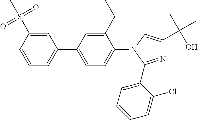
C1=CC(S(=O)(=O)C)=CC(C2=CC=C(N3C(C4=CC=CC=C4Cl)=NC(C(C)(O)C)=C3)C(CC)=C2)=C1
